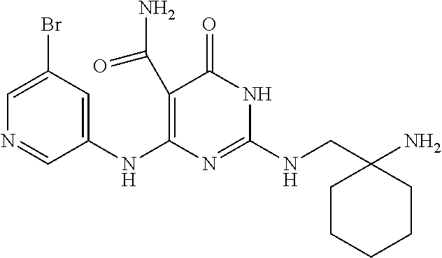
C1=C(Br)C=C(NC2=C(C(=O)N)C(=O)NC(NCC3(N)CCCCC3)=N2)C=N1
